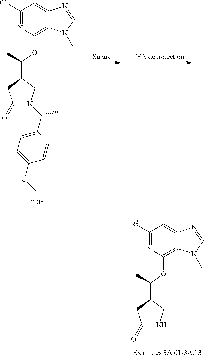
C1(Cl)=NC(OC(C2CN(C(C3=CC=C(OC)C=C3)C)C(=O)C2)C)=C2C(=C1)N=CN2C.C1([R5])=NC(OC(C2CNC(=O)C2)C)=C2C(=C1)N=CN2C
